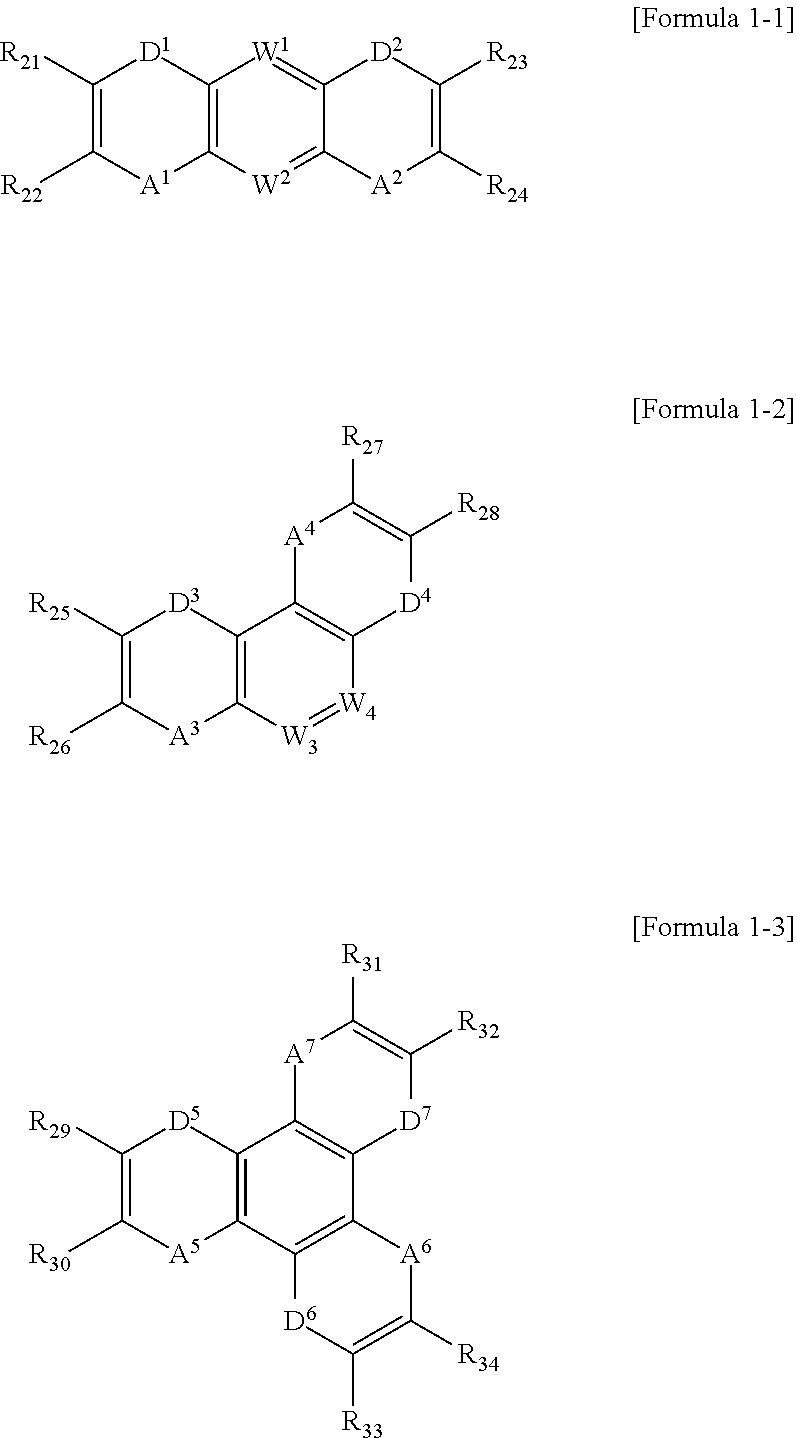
C1([R21])=C([R22])[A1]C2=C([D1]1)[W1]=C1C(=[W2]2)[A2]C([R24])=C([R23])[D2]1.C1([R25])=C([R26])[A3]C2=C([D3]1)C1=C([W4]=[W3]2)[D4]C([R28])=C([R27])[A4]1.C1([R29])=C([R30])[A5]C2=C([D5]1)C1=C(C3=C2[D6]C([R33])=C([R34])[A6]3)[D7]C([R32])=C([R31])[A7]1
